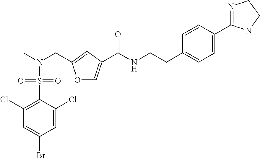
C1=C(Cl)C(S(=O)(=O)N(C)CC2=CC(C(NCCC3=CC=C(C4=NCCN4)C=C3)=O)=CO2)=C(Cl)C=C1Br
